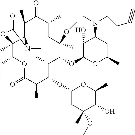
C1(C)C2C(C)(C(CC)OC(=O)C(C)C(OC3CC(C)(OC)C(O)C(C)O3)C(C)C(OC3OC(C)CC(N(C)CCC#C)C3O)C(C)(OC)CC(C)C1=O)OC(=O)N2C
